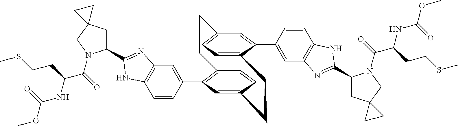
C12=C(C3=CC4=C(C=C3)NC(C3CC5(CN3C(C(NC(=O)OC)CCSC)=O)CC5)=N4)C=C(C=C1)CCC1=CC=C(C=C1C1=CC3=C(C=C1)NC(C1CC4(CN1C(C(NC(=O)OC)CCSC)=O)CC4)=N3)CC2
